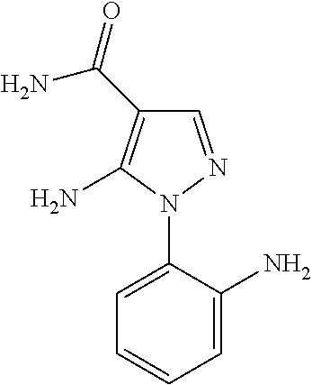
C1=C(N2N=CC(C(N)=O)=C2N)C(N)=CC=C1
